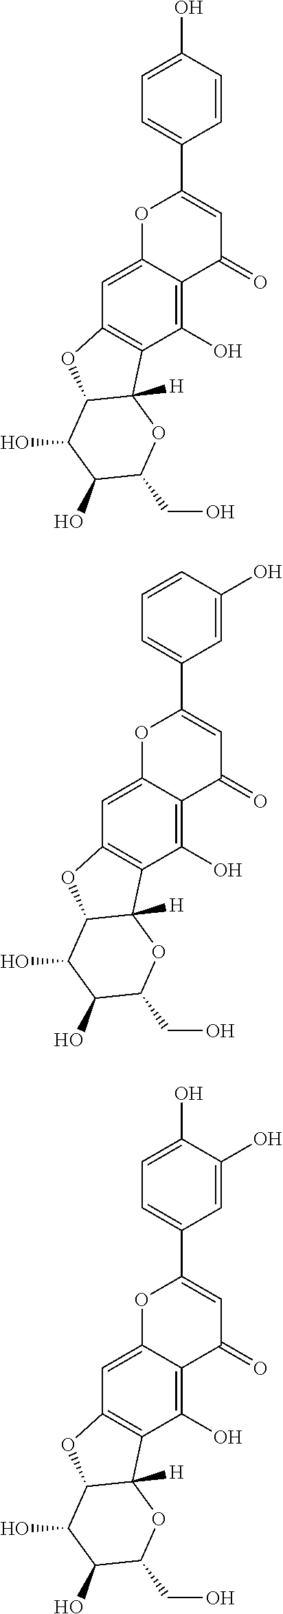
C1=CC(O)=CC=C1C1=CC(=O)C2=C(O)C3=C(C=C2O1)OC1C3([H])OC(CO)C(O)C1O.C1=C(O)C=CC=C1C1=CC(=O)C2=C(O)C3=C(C=C2O1)OC1C3([H])OC(CO)C(O)C1O.C1=C(O)C(O)=CC=C1C1=CC(=O)C2=C(O)C3=C(C=C2O1)OC1C3([H])OC(CO)C(O)C1O
